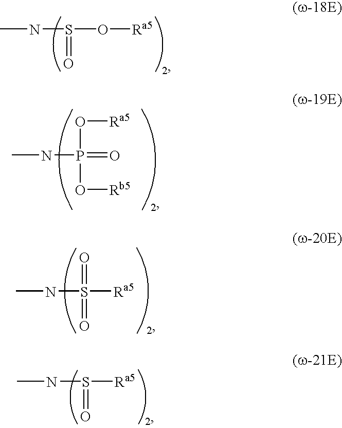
S(O[Ra5])(NC)=O.O([Ra5])P(=O)(NC)O[Rb5].S([Ra5])(NC)(=O)=O.S([Ra5])(NC)=O
